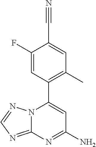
C1(F)=CC(C2=CC(N)=NC3=NC=NN23)=C(C)C=C1C#N
